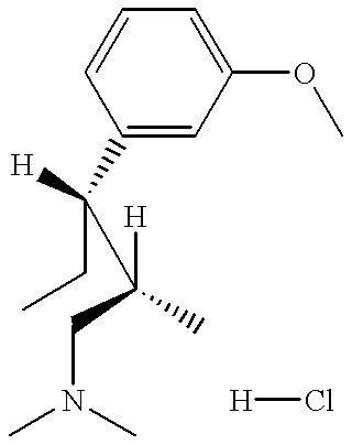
C1(OC)=CC=CC(C([H])(CC)C([H])(CN(C)C)C)=C1.[H]Cl
